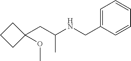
C1=C(CNC(CC2(OC)CCC2)C)C=CC=C1
